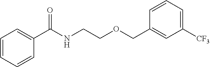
C1=CC=CC(C(NCCOCC2=CC([CF3])=CC=C2)=O)=C1
